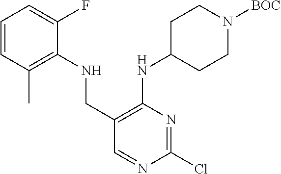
C1=CC(C)=C(NCC2=C(NC3CCN([BOC])CC3)N=C(Cl)N=C2)C(F)=C1
